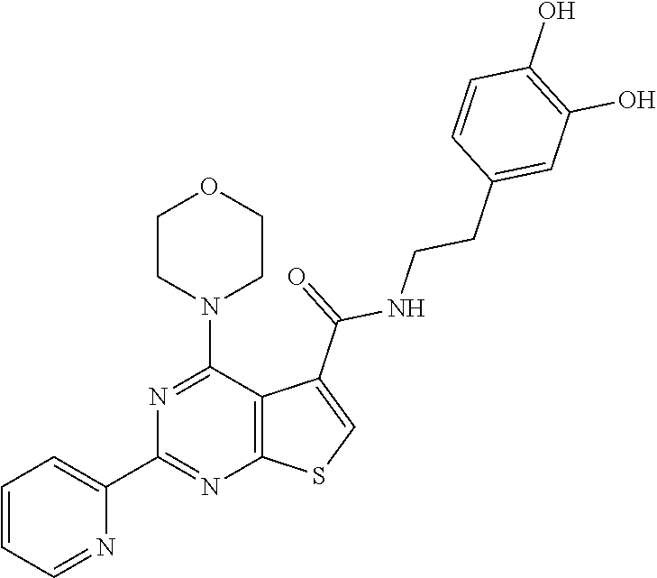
C1=CC=NC(C2=NC3=C(C(N4CCOCC4)=N2)C(C(=O)NCCC2=CC(O)=C(O)C=C2)=CS3)=C1
